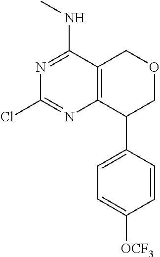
N1=C(NC)C2=C(N=C1Cl)C(C1=CC=C([OCF3])C=C1)COC2
